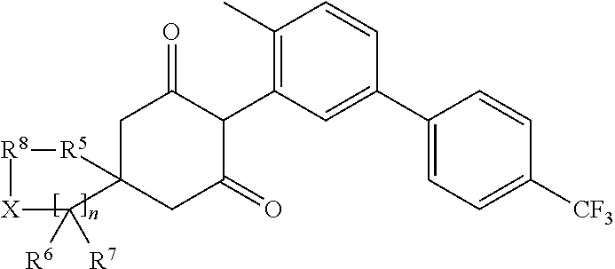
C1C2(CC(=O)C(C3=C(C)C=CC(C4=CC=C([CF3])C=C4)=C3)C1=O)C([R6])([R7])[X][R8][R5]2
